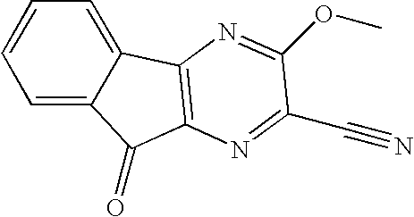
C1=C2C(=CC=C1)C1=C(C2=O)N=C(C#N)C(OC)=N1
